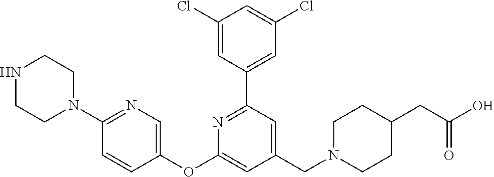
N1CCN(C2=NC=C(OC3=CC(CN4CCC(CC(=O)O)CC4)=CC(C4=CC(Cl)=CC(Cl)=C4)=N3)C=C2)CC1
